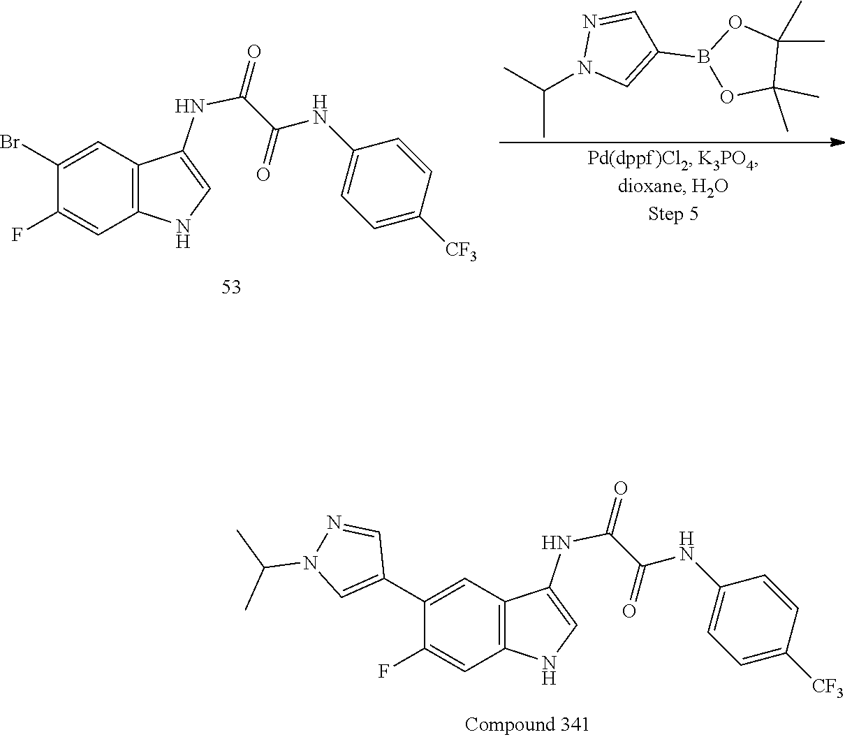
C1(NC(=O)C(NC2=CNC3=C2C=C(C2=CN(C(C)C)N=C2)C(F)=C3)=O)=CC=C([CF3])C=C1.O1B(C2=CN(C(C)C)N=C2)OC(C)(C)C1(C)C.C1(NC(=O)C(NC2=CNC3=C2C=C(Br)C(F)=C3)=O)=CC=C([CF3])C=C1
